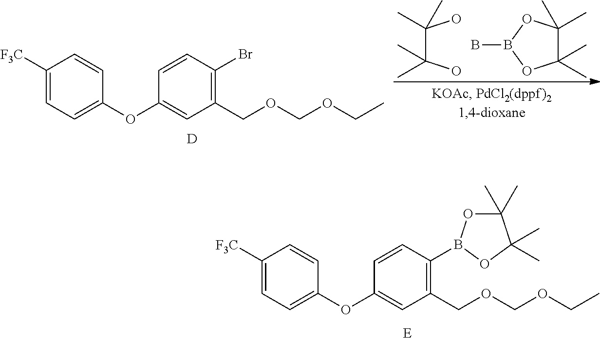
C1([F3C])=CC=C(OC2=CC(COCOCC)=C(Br)C=C2)C=C1.[D].BB1OC(C)(C)C(C)(C)O1.OC(C(O)(C)C)(C)C.C1([F3C])=CC=C(OC2=CC(COCOCC)=C(B3OC(C)(C)C(C)(C)O3)C=C2)C=C1
